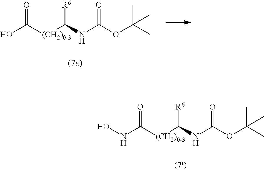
O=C([(CH2)0-3]C([R6])NC(OC(C)(C)C)=O)O.O=C([(CH2)0-3]C([R6])NC(OC(C)(C)C)=O)NO
